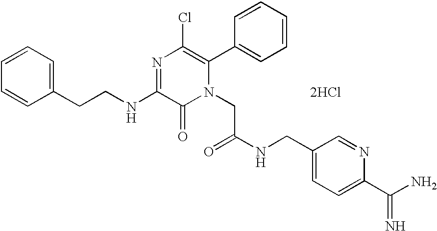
[2HCl].C(NC1=NC(Cl)=C(C2=CC=CC=C2)N(CC(=O)NCC2=CC=C(C(N)=N)N=C2)C1=O)CC1=CC=CC=C1
